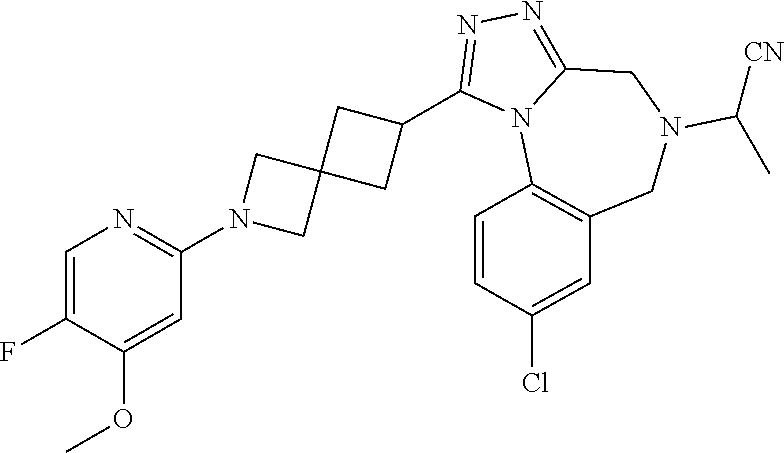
C1=C(F)C(OC)=CC(N2CC3(C2)CC(C2=NN=C4N2C2=C(CN(C([CN])C)C4)C=C(Cl)C=C2)C3)=N1
